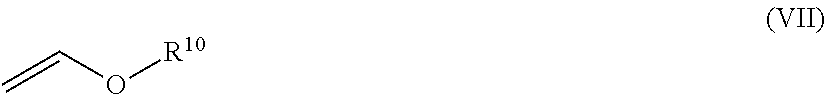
C=CO[R10]
